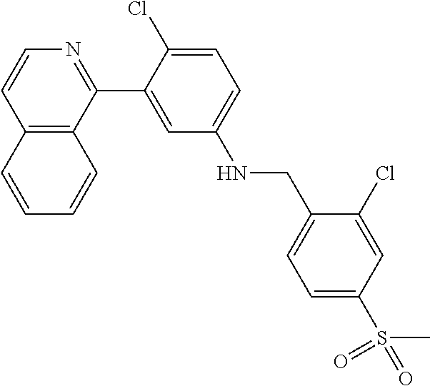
C12=C(C(C3=CC(NCC4=CC=C(S(C)(=O)=O)C=C4Cl)=CC=C3Cl)=NC=C1)C=CC=C2
